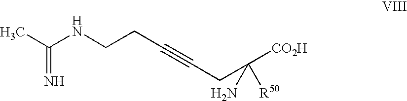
CC(NCCC#CCC(N)([R50])[CO2H])=N
